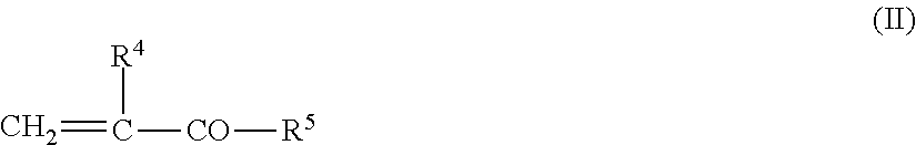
C=C([R4])[CO][R5]
